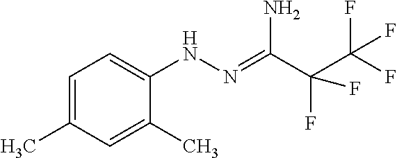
C1=C(C)C=C(C)C(NN=C(C(F)(F)C(F)(F)F)N)=C1
